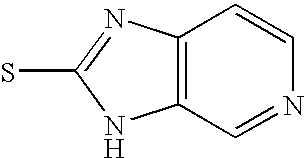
C12=C(N=C(S)N1)C=CN=C2
